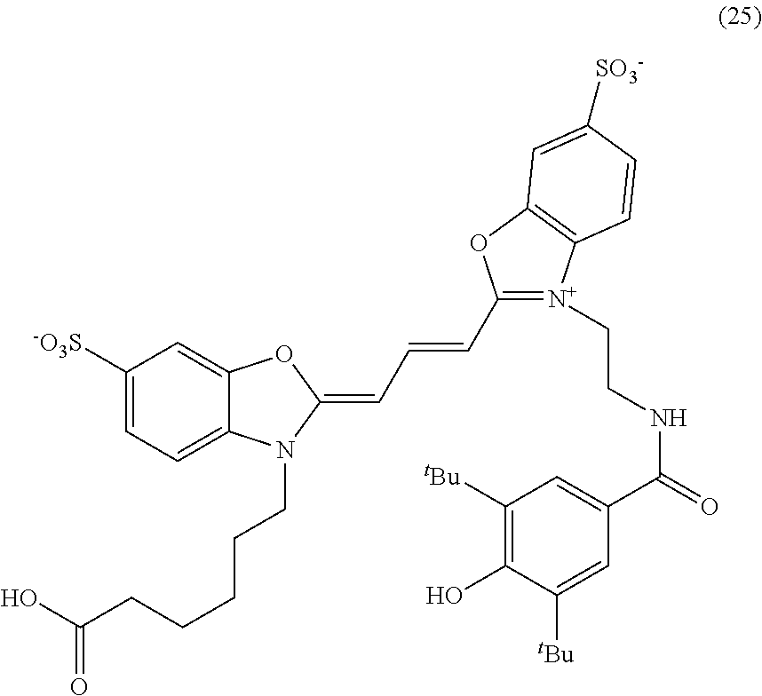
C1(C=CC=C2OC3=CC([-O3S])=CC=C3N2CCCCCC(O)=O)=[N+](CCNC(=O)C2=CC([tBu])=C(O)C([tBu])=C2)C2=C(O1)C=C([SO3-])C=C2
